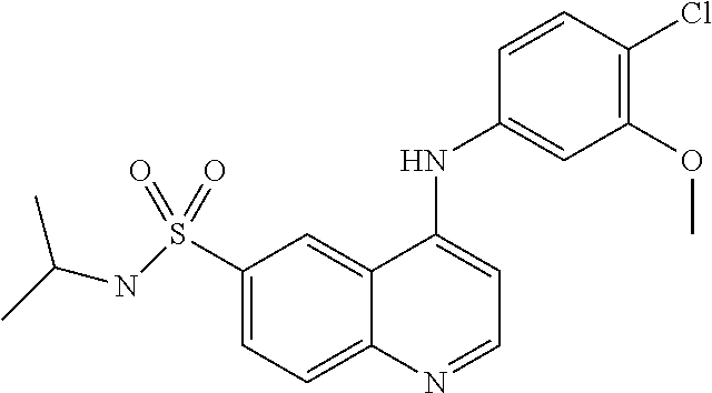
C1(S(=O)(=O)NC(C)C)=CC=C2C(=C1)C(NC1=CC(OC)=C(Cl)C=C1)=CC=N2
